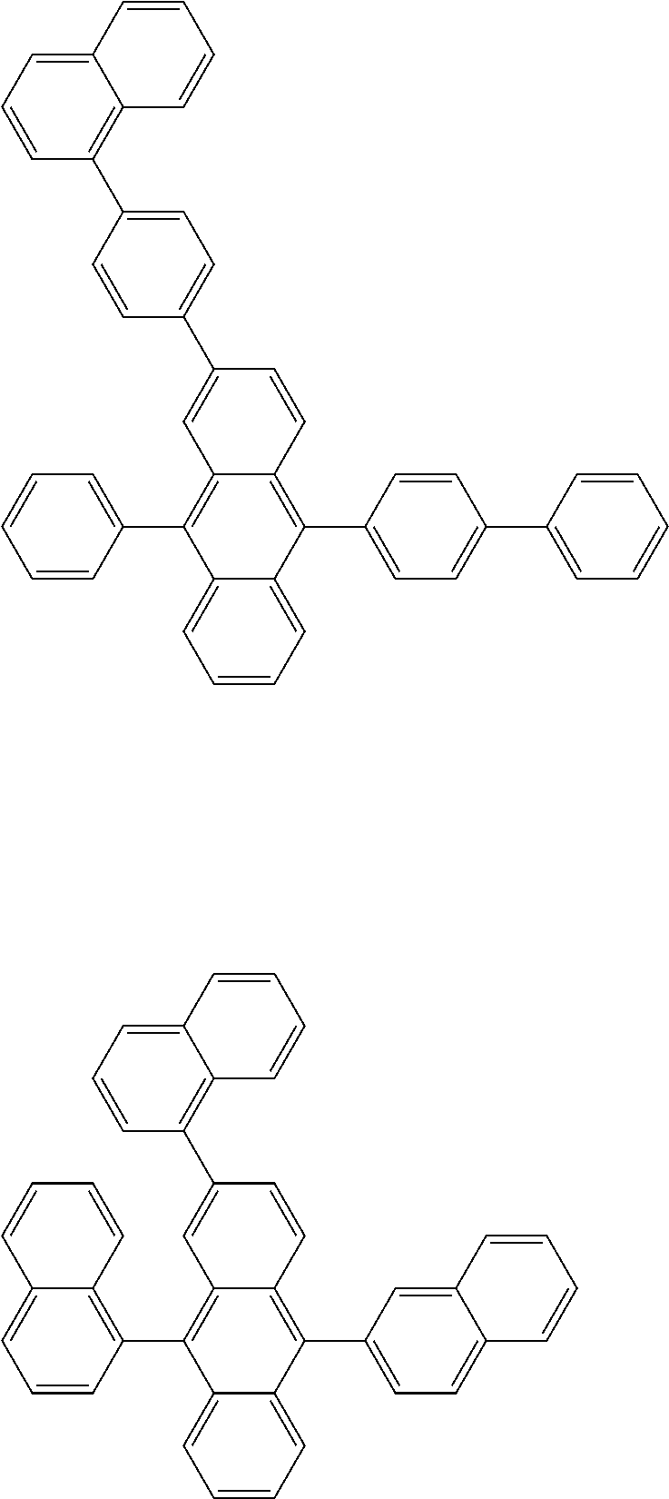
C1=CC=C2C(=C1)C(C1=C3C(=CC=C1)C=CC=C3)=C1C(=C2C2=CC=C3C(=C2)C=CC=C3)C=CC(C2=C3C(=CC=C2)C=CC=C3)=C1.C1=CC=C2C(=C1)C(C1=CC=CC=C1)=C1C(=C2C2=CC=C(C3=CC=CC=C3)C=C2)C=CC(C2=CC=C(C3=C4C(=CC=C3)C=CC=C4)C=C2)=C1
